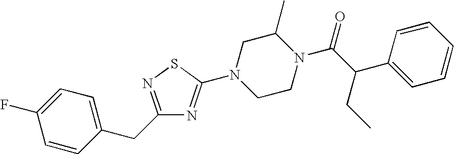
C1=CC(CC2=NSC(N3CCN(C(C(C4=CC=CC=C4)CC)=O)C(C)C3)=N2)=CC=C1F
